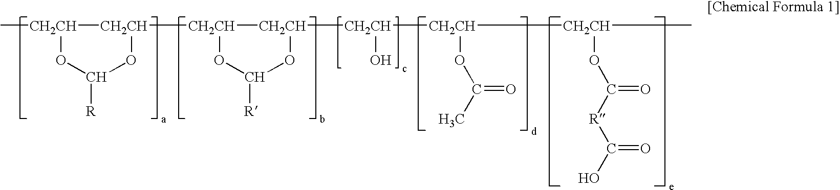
C[CH2CH]1[CH2CH]([CH2CH]2[CH2CH]([CH2CH](O)[CH2CH](OC(C)=O)[CH2CH](OC([R]C(O)=O)=O)C)OC([R])O2)OC([R])O1
